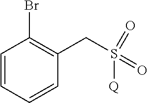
C1=CC=CC(CS(=O)(=O)[Q])=C1Br
